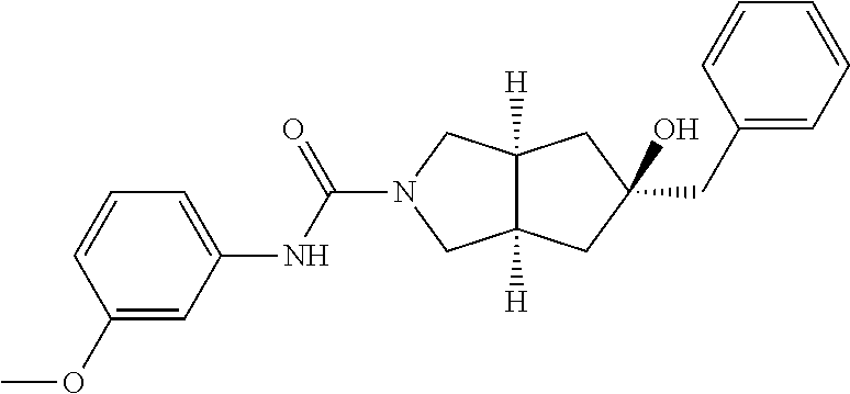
C(N1CC2([H])C([H])(C1)CC(CC1=CC=CC=C1)(O)C2)(=O)NC1=CC=CC(OC)=C1
